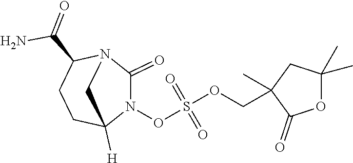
N1(OS(OCC2(C)C(=O)OC(C)(C)C2)(=O)=O)C(=O)N2C(C(=O)N)CCC1([H])C2
